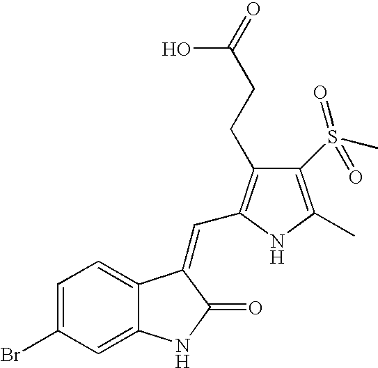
C1=C(Br)C=C2C(=C1)C(=CC1=C(CCC(=O)O)C(S(C)(=O)=O)=C(C)N1)C(=O)N2
